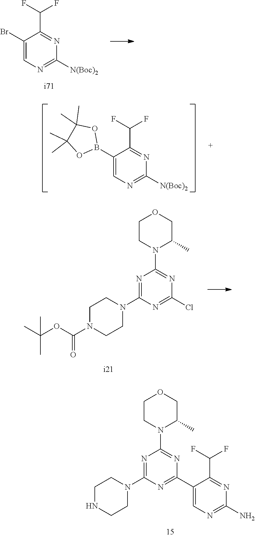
C1(Br)=CN=C([N(Boc)2])N=C1C(F)F.C1(B2OC(C)(C)C(C)(C)O2)=CN=C([N(Boc)2])N=C1C(F)F.N1=C(N2CCN(C(OC(C)(C)C)=O)CC2)N=C(Cl)N=C1N1C(C)COCC1.N1=C(N2CCNCC2)N=C(C2=CN=C(N)N=C2C(F)F)N=C1N1C(C)COCC1
